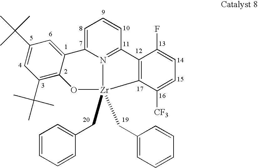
C1(C(C)(C)C)=CC(C(C)(C)C)=C2C(=C1)C1=CC=CC3=N1[Zr](CC1=CC=CC=C1)(CC1=CC=CC=C1)(O2)C1=C3C(F)=CC=C1[CF3]
